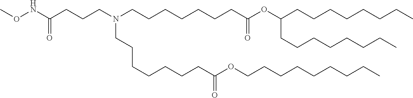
C(CC)CCCCCCOC(CCCCCCCN(CCCCCCCC(=O)OC(CCCCCCCC)CCCCCCCC)CCCC(NOC)=O)=O
